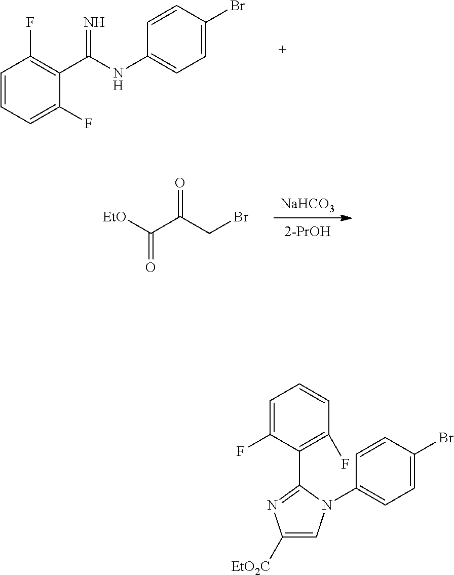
C1=CC=C(F)C(C(NC2=CC=C(Br)C=C2)=N)=C1F.[EtO]C(C(CBr)=O)=O.[NaHCO3].C1=C(F)C(C2=NC([EtO2C])=CN2C2=CC=C(Br)C=C2)=C(F)C=C1
